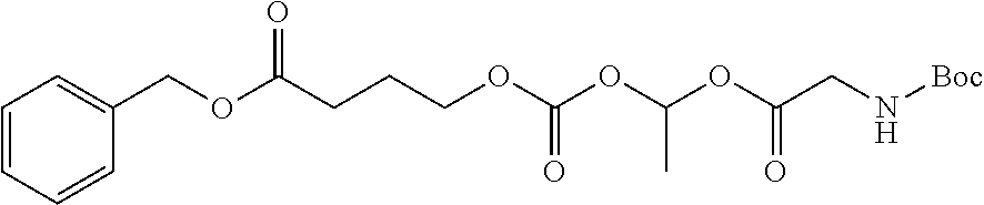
C1(COC(CCCOC(OC(OC(CN[Boc])=O)C)=O)=O)=CC=CC=C1
